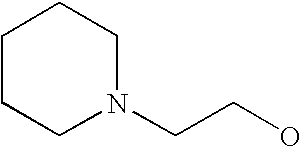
N1(CCO)CCCCC1
